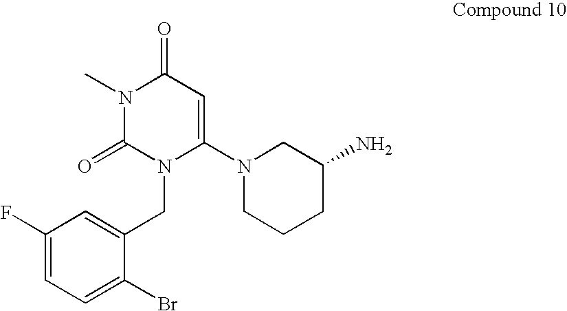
N1(C)C(=O)N(CC2=CC(F)=CC=C2Br)C(N2CCCC(N)C2)=CC1=O
